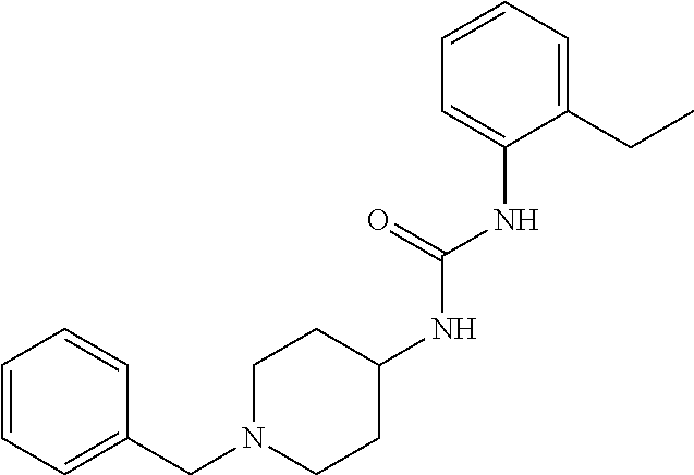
C1(CC)=CC=CC=C1NC(NC1CCN(CC2=CC=CC=C2)CC1)=O
